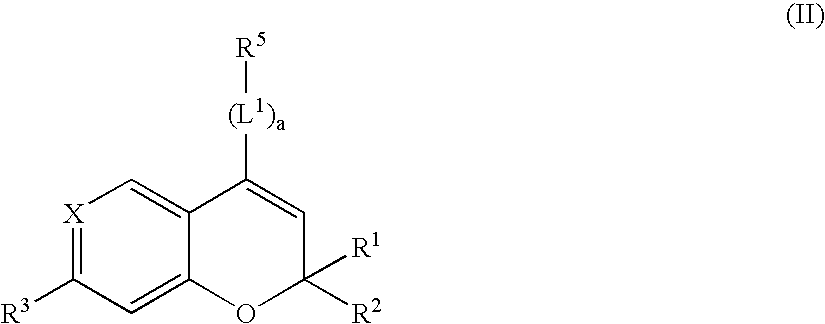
[X]1=C([R3])C=C2C(=C1)C([(L1)a][R5])=CC([R2])([R1])O2
